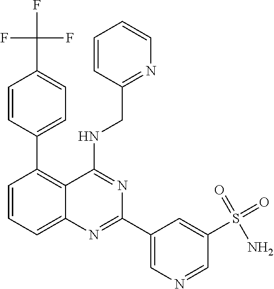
C1=CC(C2=C3C(=CC=C2)N=C(C2=CN=CC(S(=O)(N)=O)=C2)N=C3NCC2=NC=CC=C2)=CC=C1C(F)(F)F
